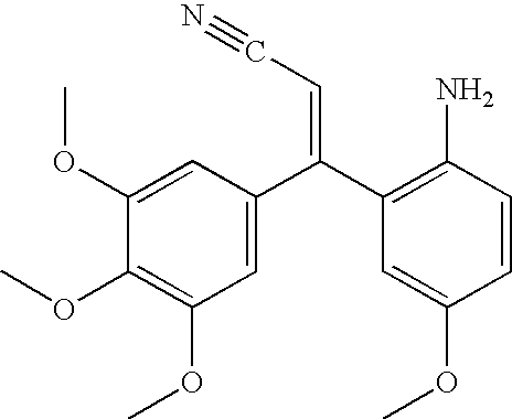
C1=C(C(C2=C(N)C=CC(OC)=C2)=CC#N)C=C(OC)C(OC)=C1OC
